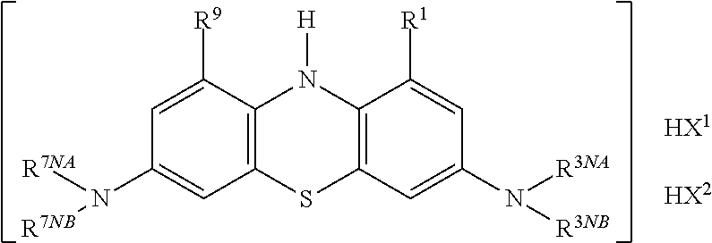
C1=C([R9])C2=C(C=C1N([R7NB])[R7NA])SC1=C(N2[H])C([R1])=CC(N([R3NB])[R3NA])=C1.[HX1].[HX2]
